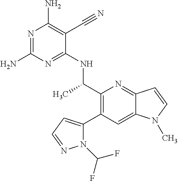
N1=C(N)N=C(NC(C2=C(C3=CC=NN3C(F)F)C=C3C(=N2)C=CN3C)C)C(C#N)=C1N
